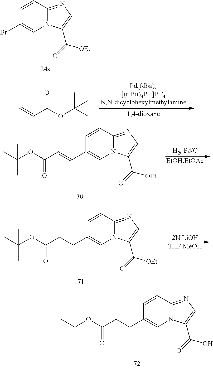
C=CC(OC(C)(C)C)=O.N12C(=NC=C1C(=O)[OEt])C=CC(C=CC(OC(C)(C)C)=O)=C2.[EtOH:EtOAc].N12C(=NC=C1C(=O)[OEt])C=CC(CCC(OC(C)(C)C)=O)=C2.[THF:MeOH].[2N LiOH].N12C(=NC=C1C(=O)O)C=CC(CCC(OC(C)(C)C)=O)=C2.N12C(=NC=C1C(=O)[OEt])C=CC(Br)=C2
